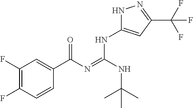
C1(F)=C(F)C=CC(C(N=C(NC(C)(C)C)NC2=CC(C(F)(F)F)=NN2)=O)=C1
